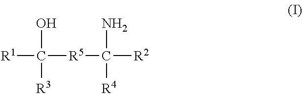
[R1]C([R5]C([R2])(N)[R4])(O)[R3]
